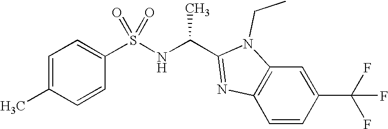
C1=C(C)C=CC(S(NC(C2=NC3=C(C=C(C(F)(F)F)C=C3)N2CC)C)(=O)=O)=C1
